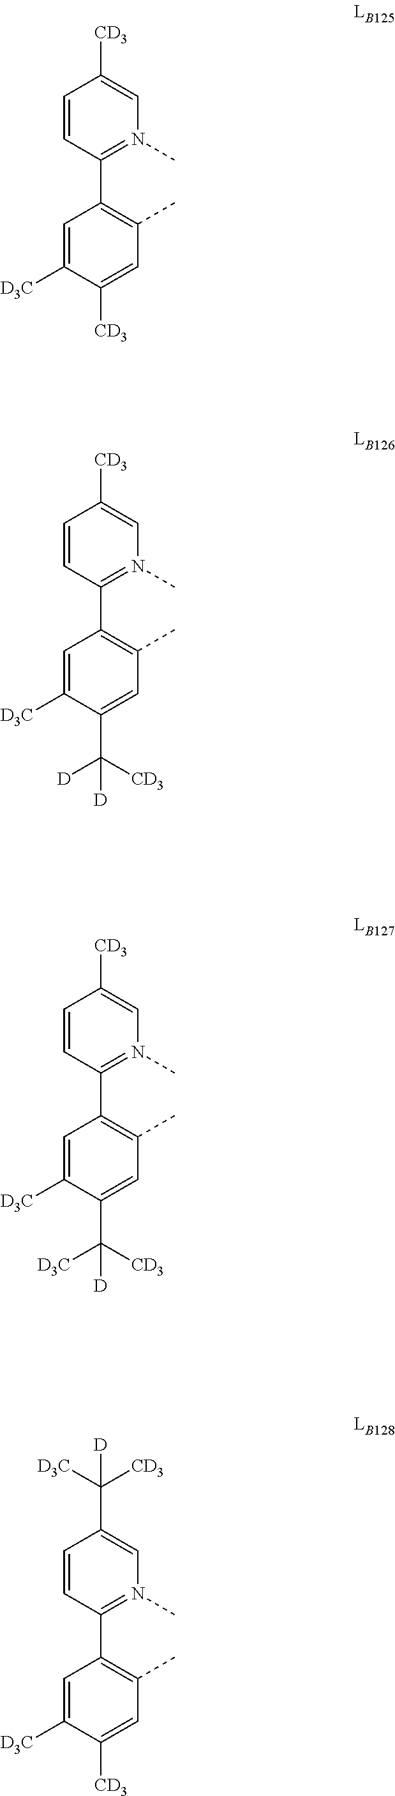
C1=CC(C2=C(C)C=C(C([D])([CD3])[D])C([D3C])=C2)=N(C)C=C1[CD3].C1=CC(C2=C(C)C=C(C([D3C])([CD3])[D])C([D3C])=C2)=N(C)C=C1[CD3].C1=CC(C2=C(C)C=C([CD3])C([D3C])=C2)=N(C)C=C1C([CD3])([D3C])[D].C1=CC(C2=C(C)C=C([CD3])C([D3C])=C2)=N(C)C=C1[CD3]
